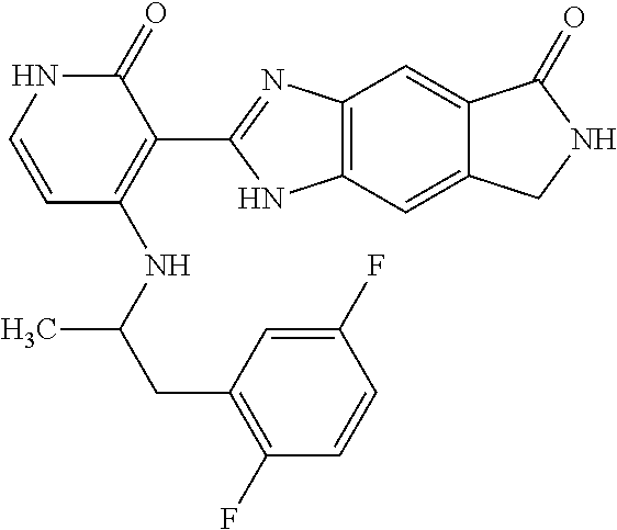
C(C(NC1=C(C2=NC3=C(N2)C=C2C(=C3)C(=O)NC2)C(=O)NC=C1)C)C1=C(F)C=CC(F)=C1
